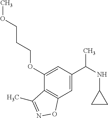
C1(C(NC2CC2)C)=CC2=C(C(OCCCOC)=C1)C(C)=NO2
